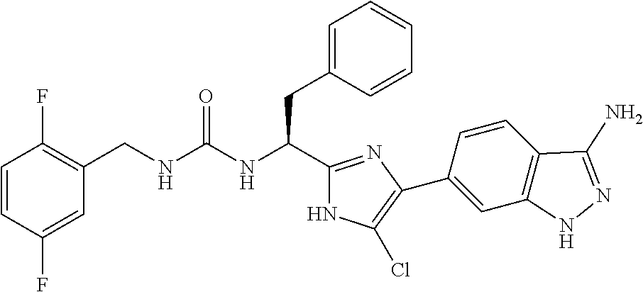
C1=CC(F)=CC(CNC(NC(C2=NC(C3=CC4=C(C=C3)C(N)=NN4)=C(Cl)N2)CC2=CC=CC=C2)=O)=C1F
